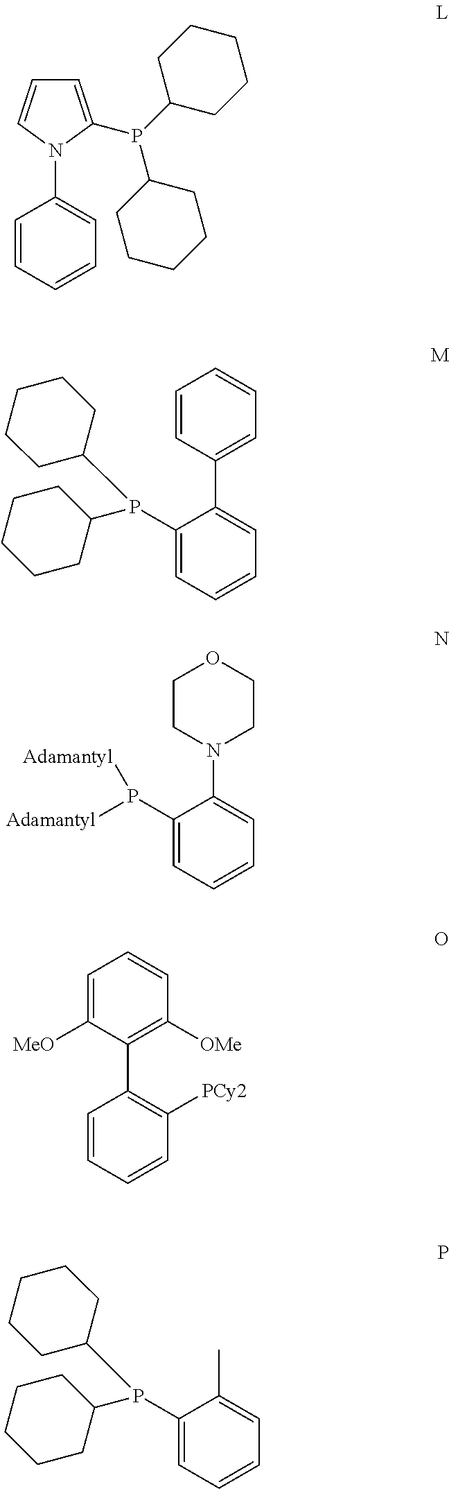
C1(P(C2CCCCC2)C2CCCCC2)=CC=CC=C1C1=CC=CC=C1.C1=C(P(C2CCCCC2)C2CCCCC2)N(C2=CC=CC=C2)C=C1.C1=CC=CC([PCy2])=C1C1=C([OMe])C=CC=C1[MeO].C1(P([Adamantyl])[Adamantyl])=CC=CC=C1N1CCOCC1.C1(P(C2CCCCC2)C2CCCCC2)=CC=CC=C1C
